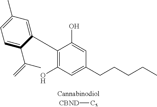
C1(C2=CC(C)=CC=C2C(=C)C)=C(O)C=C(CCCCC)C=C1O.[CBND][C5]
